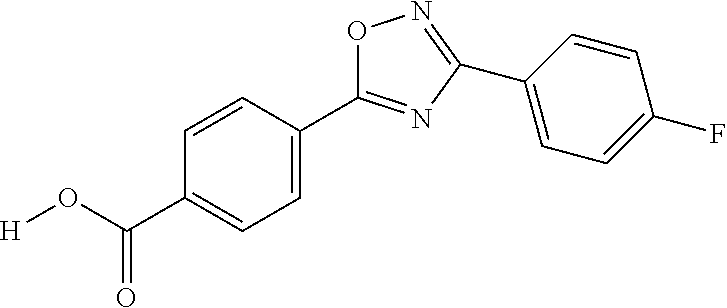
O1C(C2=CC=C(C(O[H])=O)C=C2)=NC(C2=CC=C(F)C=C2)=N1
